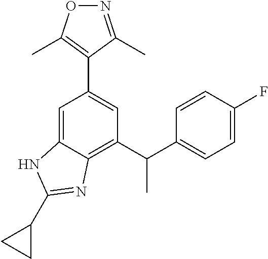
O1N=C(C)C(C2=CC(C(C3=CC=C(F)C=C3)C)=C3C(=C2)NC(C2CC2)=N3)=C1C
